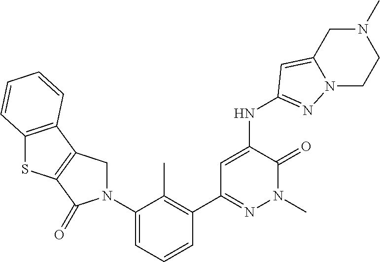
C12=C(C3=C(S1)C(=O)N(C1=CC=CC(C4=NN(C)C(=O)C(NC5=NN6C(=C5)CN(C)CC6)=C4)=C1C)C3)C=CC=C2
